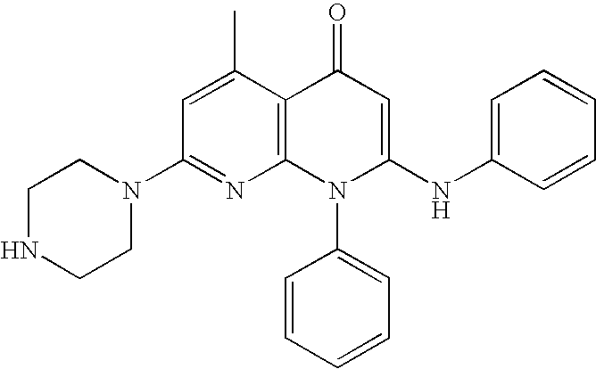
C1(N2CCNCC2)=NC2=C(C(C)=C1)C(=O)C=C(NC1=CC=CC=C1)N2C1=CC=CC=C1
